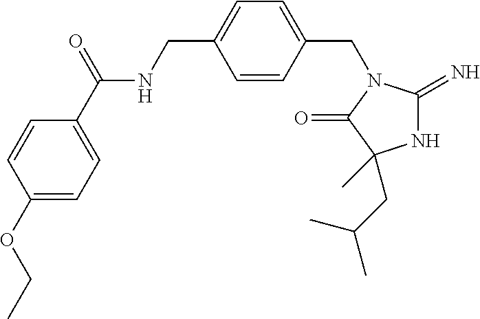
N1C(=N)N(CC2=CC=C(CNC(C3=CC=C(OCC)C=C3)=O)C=C2)C(=O)C1(CC(C)C)C
